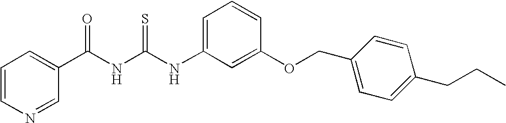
C1=CN=CC(C(NC(NC2=CC=CC(OCC3=CC=C(CCC)C=C3)=C2)=S)=O)=C1
